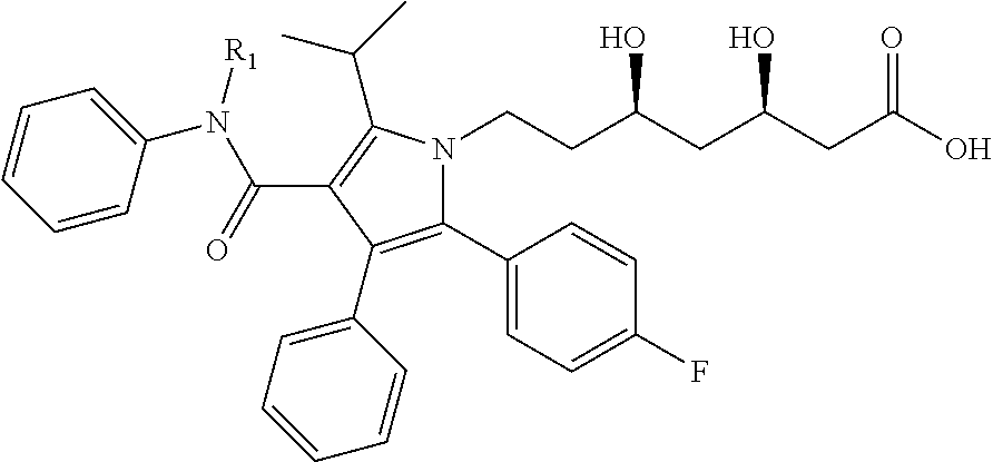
C1(C2=CC=C(F)C=C2)=C(C2=CC=CC=C2)C(C(N(C2=CC=CC=C2)[R1])=O)=C(C(C)C)N1CCC(CC(CC(O)=O)O)O
